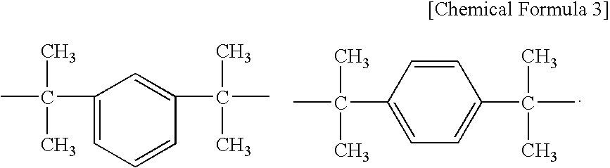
C1(C(C)(C)C)=CC=C(C(C)(C)C)C=C1.C(C)(C)(C)C1=CC=CC(C(C)(C)C)=C1
